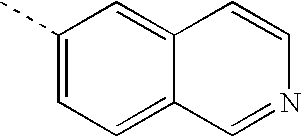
C1(C)=CC=C2C(=C1)C=CN=C2
